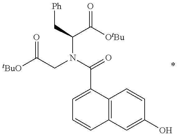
[tBuO]C(CN(C(=O)C1=CC=CC2=C1C=CC(O)=C2)C(C[Ph])C([OtBu])=O)=O
